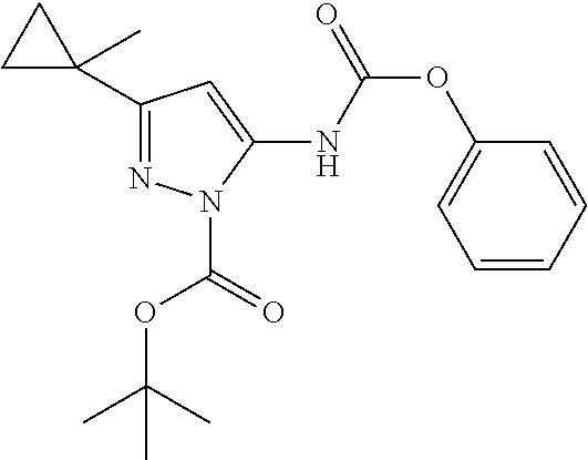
C1(C2(C)CC2)=NN(C(=O)OC(C)(C)C)C(NC(OC2=CC=CC=C2)=O)=C1
